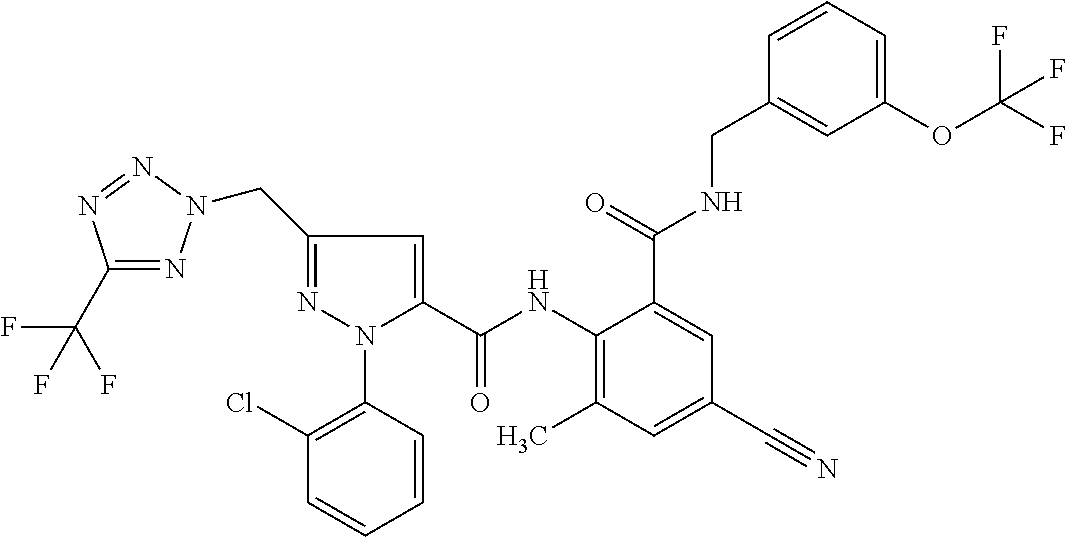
C1(C(F)(F)F)=NN(CC2=NN(C3=C(Cl)C=CC=C3)C(C(NC3=C(C)C=C(C#N)C=C3C(=O)NCC3=CC(OC(F)(F)F)=CC=C3)=O)=C2)N=N1
